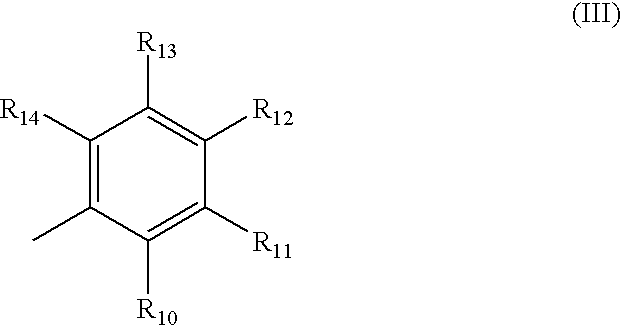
C1([R14])=C(C)C([R10])=C([R11])C([R12])=C1[R13]
